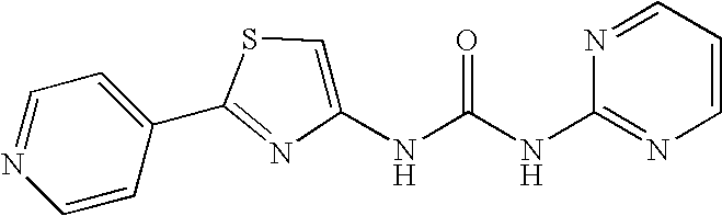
C1=CC(C2=NC(NC(NC3=NC=CC=N3)=O)=CS2)=CC=N1
